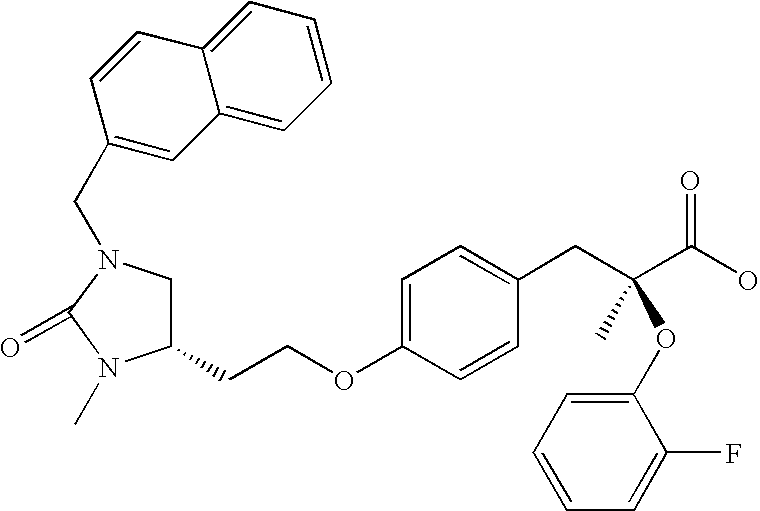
C1C(CCOC2=CC=C(CC(C(O)=O)(C)OC3=CC=CC=C3F)C=C2)N(C)C(=O)N1CC1=CC2=CC=CC=C2C=C1
